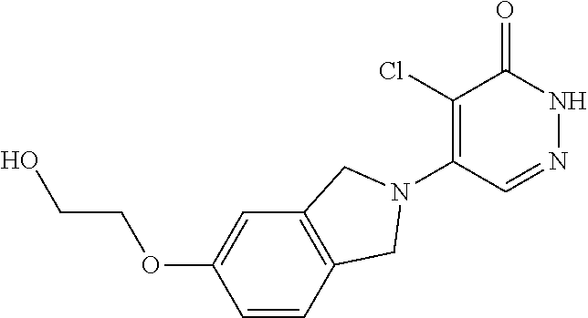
C1(Cl)=C(N2CC3=C(C=C(OCCO)C=C3)C2)C=NNC1=O
